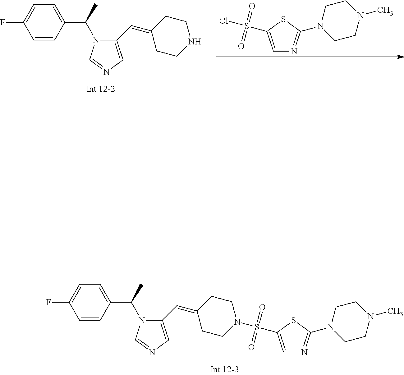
N1CCC(=CC2=CN=CN2C(C2=CC=C(F)C=C2)C)CC1.C1=C(S(=O)(=O)Cl)SC(N2CCN(C)CC2)=N1.C1=C(S(=O)(=O)N2CCC(=CC3=CN=CN3C(C3=CC=C(F)C=C3)C)CC2)SC(N2CCN(C)CC2)=N1
